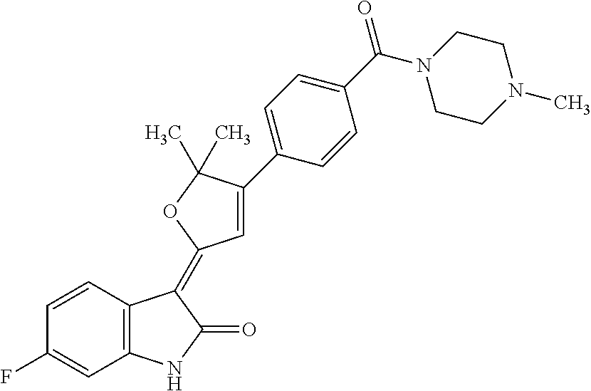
C1=CC(F)=CC2=C1C(=C1C=C(C3=CC=C(C(N4CCN(C)CC4)=O)C=C3)C(C)(C)O1)C(=O)N2
